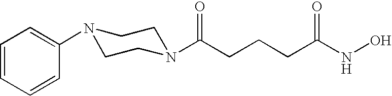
C1=CC=CC(N2CCN(C(CCCC(NO)=O)=O)CC2)=C1
